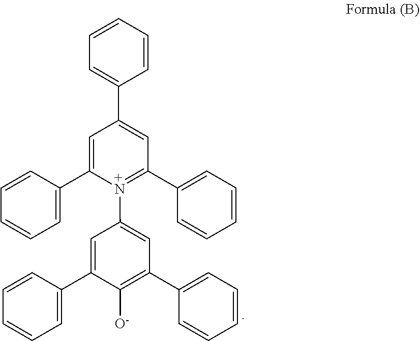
C1=C(C2=CC(C3=CC=CC=C3)=[+N](C3=CC(C4=CC=CC=C4)=C([O-])C(C4=CC=CC=C4)=C3)C(C3=CC=CC=C3)=C2)C=CC=C1
